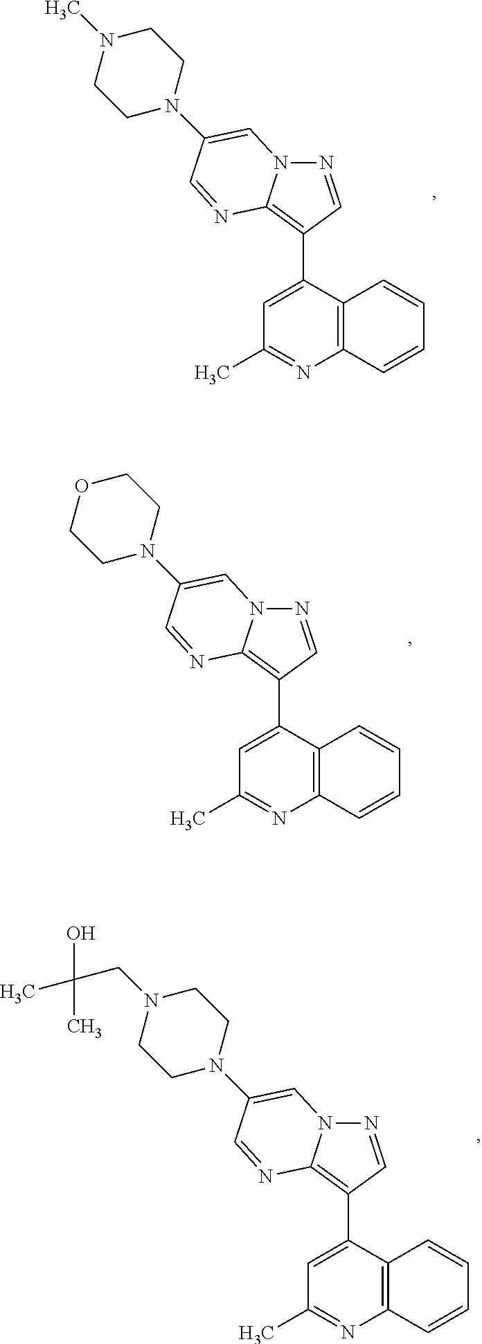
N1=CC(C2=CC(C)=NC3=C2C=CC=C3)=C2N1C=C(N1CCN(C)CC1)C=N2.N1=CC(C2=CC(C)=NC3=C2C=CC=C3)=C2N1C=C(N1CCOCC1)C=N2.N1=CC(C2=CC(C)=NC3=C2C=CC=C3)=C2N1C=C(N1CCN(CC(C)(C)O)CC1)C=N2
